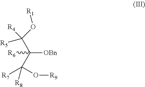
C([OBn])(C([R7])(O[R9])[R8])(C([R5])([R4])O[R1])[R6]
